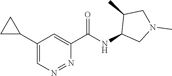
C1(C(NC2CN(C)CC2C)=O)=CC(C2CC2)=CN=N1
